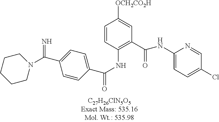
[OCH2CO2H]C1=CC(C(=O)NC2=CC=C(Cl)C=N2)=C(NC(=O)C2=CC=C(C(=N)N3CCCCC3)C=C2)C=C1
